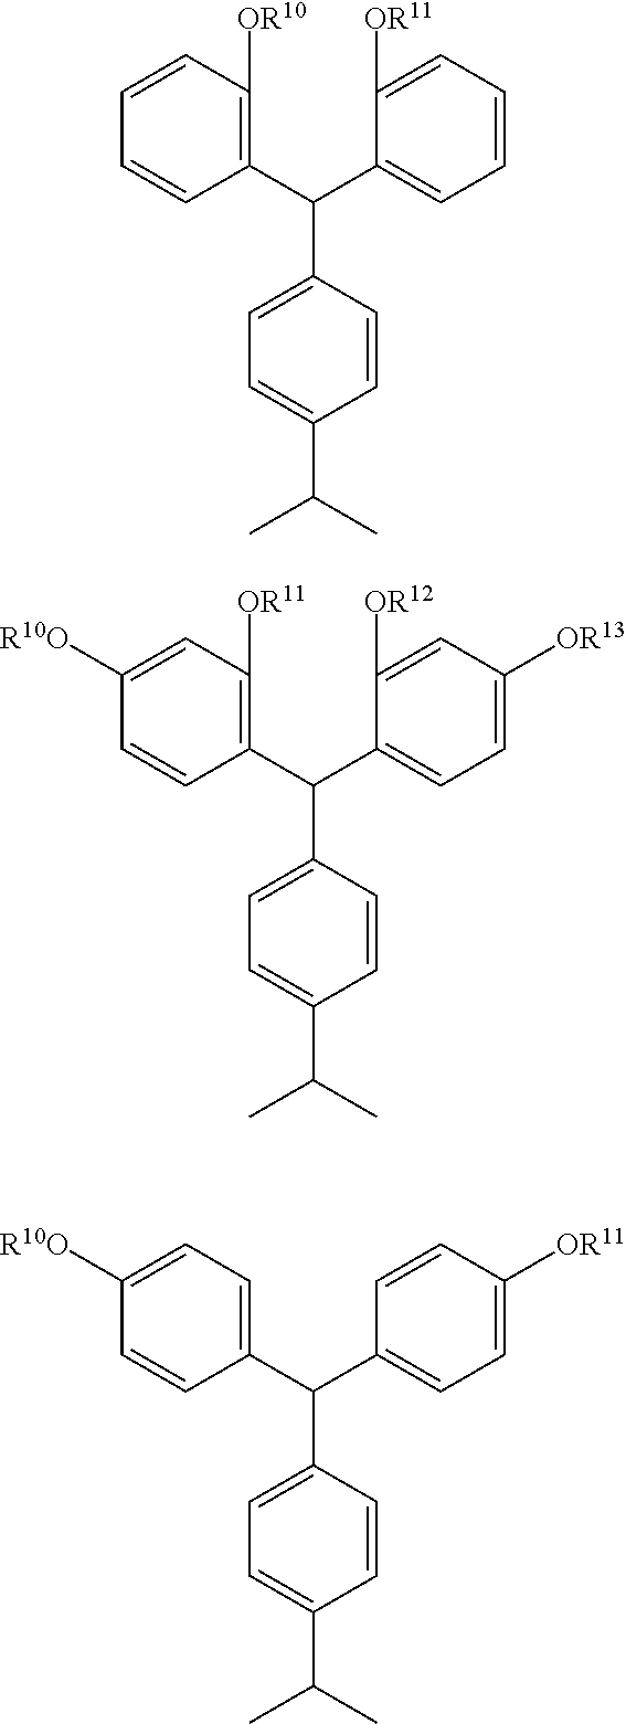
C1(C(C2=C([OR10])C=CC=C2)C2=CC=C(C(C)C)C=C2)=CC=CC=C1[OR11].C1(C(C2=CC=C([R10O])C=C2)C2=CC=C(C(C)C)C=C2)=CC=C([OR11])C=C1.C1=C(C(C2=C([OR11])C=C([R10O])C=C2)C2=CC=C(C(C)C)C=C2)C([OR12])=CC([OR13])=C1
